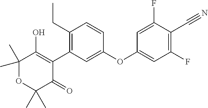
C1(C)(C)OC(C)(C)C(=O)C(C2=C(CC)C=CC(OC3=CC(F)=C(C#N)C(F)=C3)=C2)=C1O
